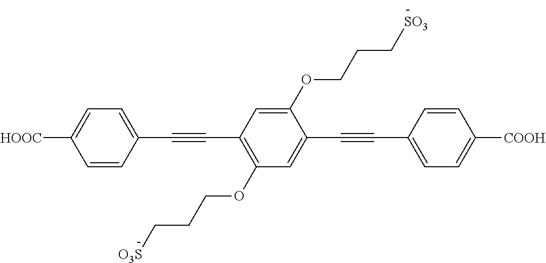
C1=C([HOOC])C=CC(C#CC2=C(OCCC[O3S])C=C(C#CC3=CC=C([COOH])C=C3)C(OCCC[SO3])=C2)=C1
